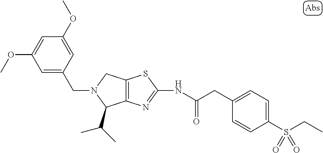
C12=C(N=C(NC(CC3=CC=C(S(CC)(=O)=O)C=C3)=O)S1)C(C(C)C)N(CC1=CC(OC)=CC(OC)=C1)C2
